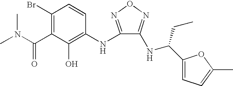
C1(Br)=C(C(N(C)C)=O)C(O)=C(NC2=NON=C2NC(C2=CC=C(C)O2)CC)C=C1
